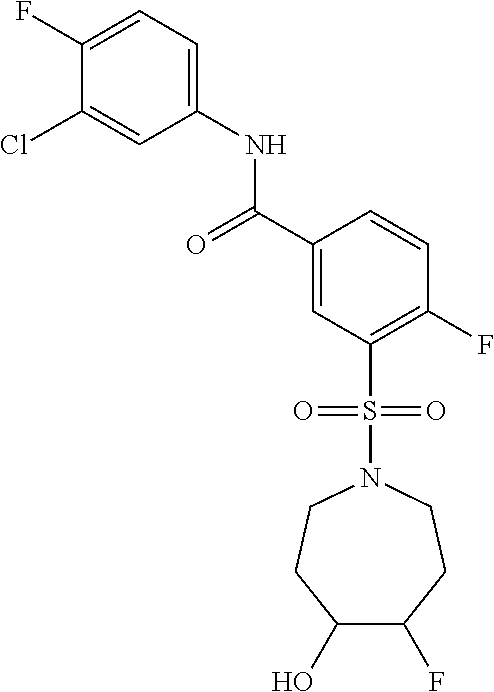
C1(F)=CC=C(NC(=O)C2=CC(S(=O)(=O)N3CCC(O)C(F)CC3)=C(F)C=C2)C=C1Cl
